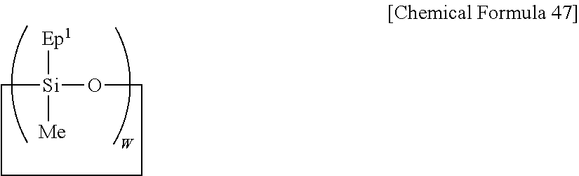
[Ep1][Si]1([Me])OCCCC1
